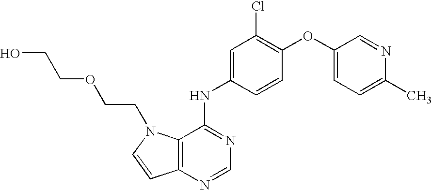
C(OCCN1C2=C(C=C1)N=CN=C2NC1=CC(Cl)=C(OC2=CC=C(C)N=C2)C=C1)CO
